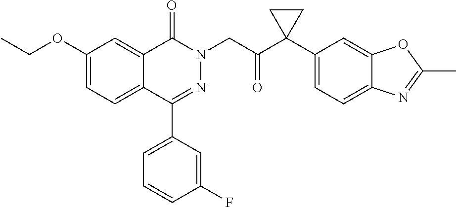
C1(OCC)=CC=C2C(=C1)C(=O)N(CC(C1(C3=CC=C4C(=C3)OC(C)=N4)CC1)=O)N=C2C1=CC=CC(F)=C1
